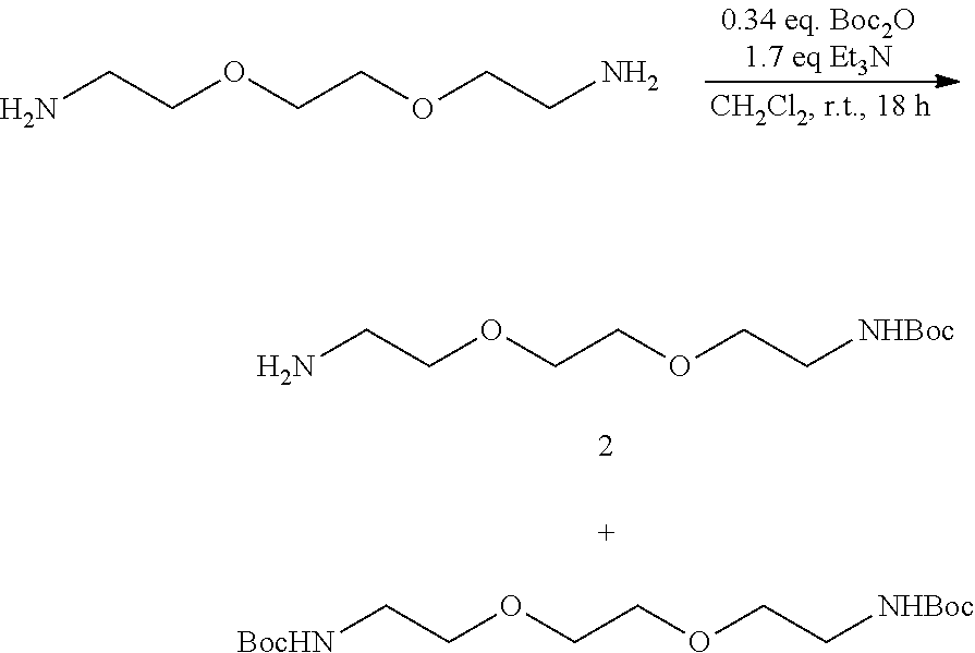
NCCOCCOCC[NHBoc].[BocHN]CCOCCOCC[NHBoc].NCCOCCOCCN
